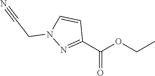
CCOC(C1=NN(CC#N)C=C1)=O
